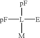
[pF][L]([E])([pF])[M]
